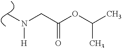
C(C(OC(C)C)=O)N(C)[H]
